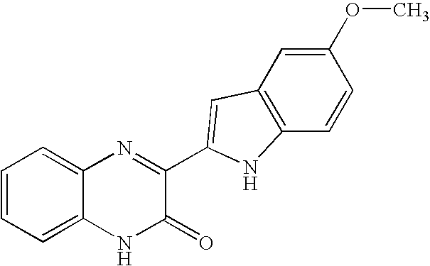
C1=C2C(=CC=C1)N=C(C1=CC3=C(C=CC(OC)=C3)N1)C(=O)N2
